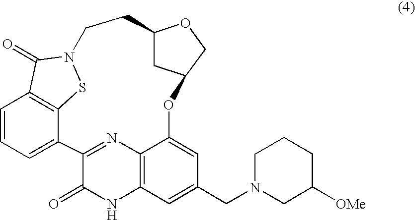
C12=NC3=C(NC1=O)C=C(CN1CC([OMe])CCC1)C=C3OC1CC(OC1)CCN1SC3=C(C=CC=C23)C1=O
